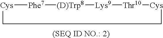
[Cys]1[Phe7][(D)Trp8][Lys9][Thr10][Cys]CC1
